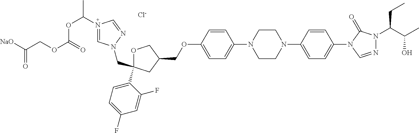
N1(C(OC(OCC([NaO])=O)=O)C)=CN(CC2(C3=CC=C(F)C=C3F)OCC(COC3=CC=C(N4CCN(C5=CC=C(N6C=NN(C(C(O)C)CC)C6=O)C=C5)CC4)C=C3)C2)N=C1.[Cl-]
